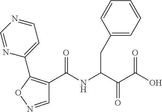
C1(C(NC(C(C(O)=O)=O)CC2=CC=CC=C2)=O)=C(C2=CC=NC=N2)ON=C1
